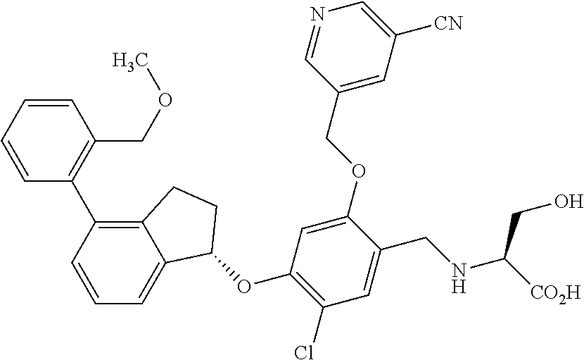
C1=CC=CC(C2=C3C(=CC=C2)C(OC2=C(Cl)C=C(CNC([CO2H])CO)C(OCC4=CC([CN])=CN=C4)=C2)CC3)=C1COC
